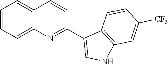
C1=CC=C2C(=C1)C=CC(C1=CNC3=C1C=CC([CF3])=C3)=N2
